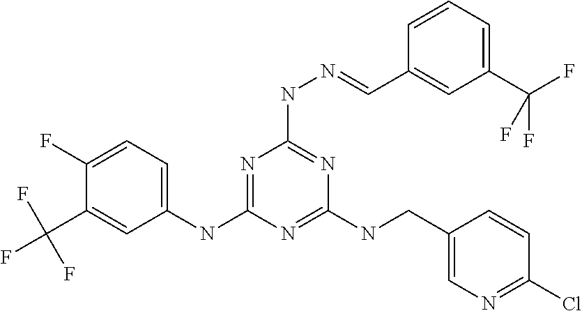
C1(NC2=NC(NN=CC3=CC(C(F)(F)F)=CC=C3)=NC(NCC3=CN=C(Cl)C=C3)=N2)=CC=C(F)C(C(F)(F)F)=C1
